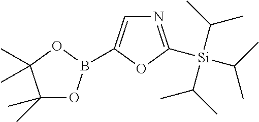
N1=C([Si](C(C)C)(C(C)C)C(C)C)OC(B2OC(C)(C)C(C)(C)O2)=C1
